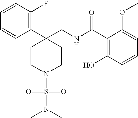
C1=CC(F)=C(C2(CNC(C3=C(O)C=CC=C3OC)=O)CCN(S(N(C)C)(=O)=O)CC2)C=C1
